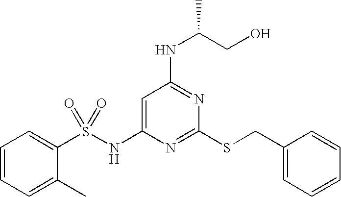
C1=C(NS(C2=CC=CC=C2C)(=O)=O)N=C(SCC2=CC=CC=C2)N=C1NC(CO)C
